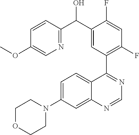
C1=C(N2CCOCC2)C=C2C(=C1)C(C1=C(F)C=C(F)C(C(C3=NC=C(OC)C=C3)O)=C1)=NC=N2
